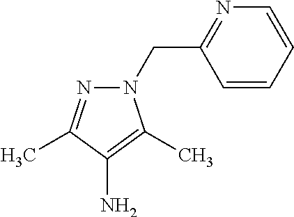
N1(CC2=NC=CC=C2)N=C(C)C(N)=C1C
